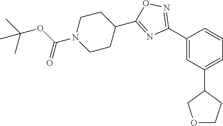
C1(C2=NOC(C3CCN(C(OC(C)(C)C)=O)CC3)=N2)=CC(C2COCC2)=CC=C1
